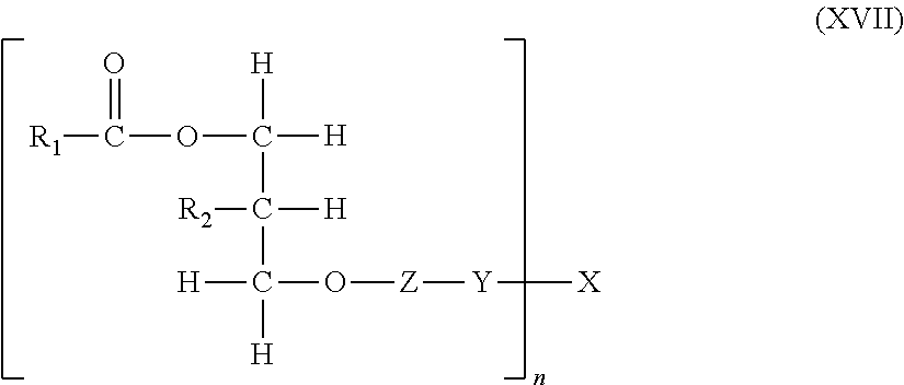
C([H])([H])(C(C([H])(O[Z][Y][X])[H])([R2])[H])OC([R1])=O
